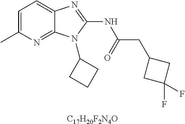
C1=C(C)N=C2C(=C1)N=C(NC(CC1CC(F)(F)C1)=O)N2C1CCC1.[C17H20F2N4O]
